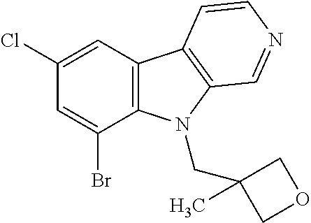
C12=C(N(CC3(C)COC3)C3=C1C=CN=C3)C(Br)=CC(Cl)=C2
